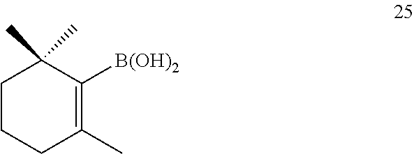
C1CCC(C)=C([B(OH)2])C1(C)C
